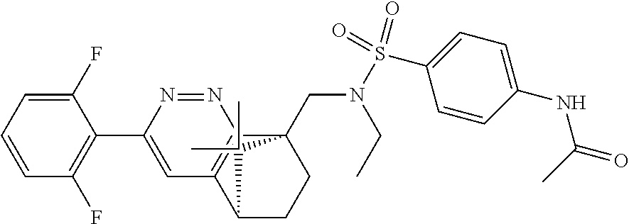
C1(F)=CC=CC(F)=C1C1=CC2=C(N=N1)C1(CN(S(C3=CC=C(NC(=O)C)C=C3)(=O)=O)CC)CCC2C1(C)C
